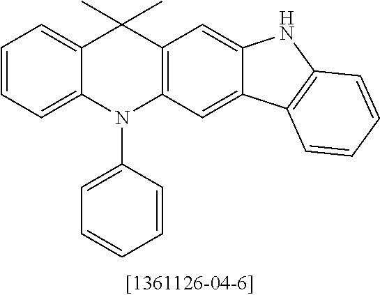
C1=CC=C2C(=C1)C(C)(C)C1=C(N2C2=CC=CC=C2)C=C2C(=C1)NC1=C2C=CC=C1
